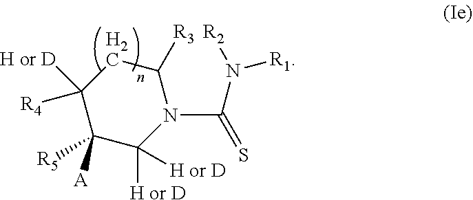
C1([H or D])([R4])C([A])([R5])C([H or D])([H or D])N(C(=S)N([R1])[R2])C([R3])C1
